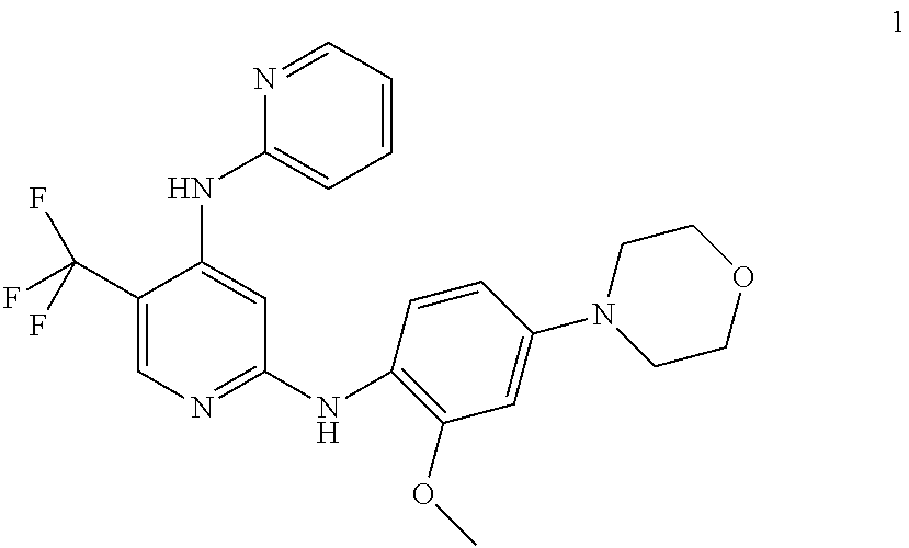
C1(C(F)(F)F)=CN=C(NC2=C(OC)C=C(N3CCOCC3)C=C2)C=C1NC1=CC=CC=N1
